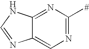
C12=NC([#])=NC=C1N=CN2
